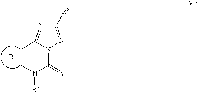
C1=CN([R8])C(=[Y])N2C1=NC([R6])=N2.B
